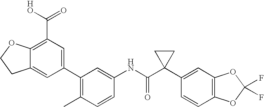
C1(C2=CC(C(O)=O)=C3C(=C2)CCO3)=C(C)C=CC(NC(C2(C3=CC4=C(C=C3)OC(F)(F)O4)CC2)=O)=C1
